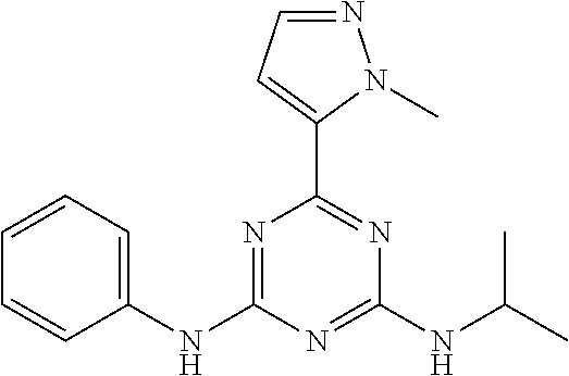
C1(NC2=NC(C3=CC=NN3C)=NC(NC(C)C)=N2)=CC=CC=C1
